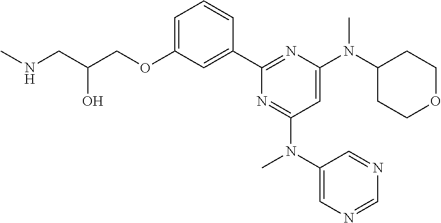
C1=C(OCC(CNC)O)C=C(C2=NC(N(C3CCOCC3)C)=CC(N(C3=CN=CN=C3)C)=N2)C=C1
